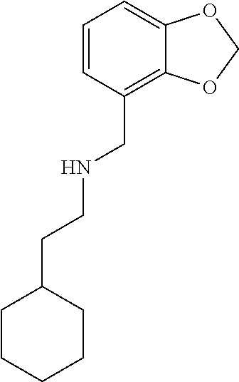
C1=CC=C2C(=C1CNCCC1CCCCC1)OCO2
